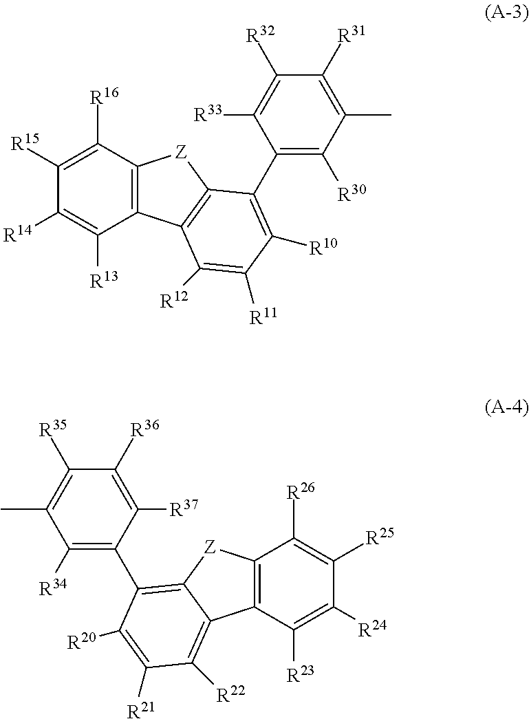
C1(C)=C([R31])C([R32])=C([R33])C(C2=C([R10])C([R11])=C([R12])C3=C2[Z]C2=C3C([R13])=C([R14])C([R15])=C2[R16])=C1[R30].C1(C)=C([R35])C([R36])=C([R37])C(C2=C3C(=C([R22])C([R21])=C2[R20])C2=C(C([R26])=C([R25])C([R24])=C2[R23])[Z]3)=C1[R34]
